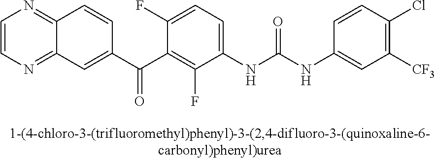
C1=CN=C2C(=N1)C=CC(C(C1=C(F)C(NC(NC3=CC([CF3])=C(Cl)C=C3)=O)=CC=C1F)=O)=C2
